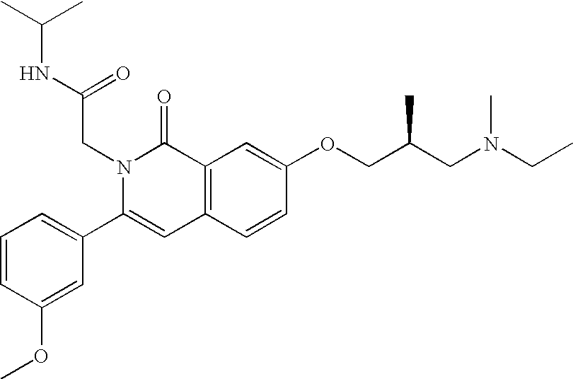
C1=CC(OC)=CC(C2=CC3=C(C(=O)N2CC(=O)NC(C)C)C=C(OCC(CN(CC)C)C)C=C3)=C1
